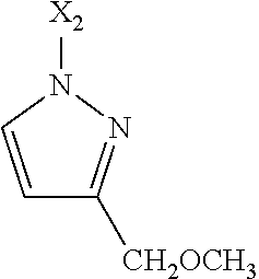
N1([X2])C=CC([CH2OCH3])=N1
